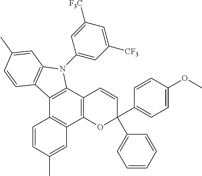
C12=C(C3=C(C4=C1C=CC(C)=C4)OC(C1=CC=C(OC)C=C1)(C1=CC=CC=C1)C=C3)N(C1=CC([CF3])=CC([F3C])=C1)C1=C2C=CC(C)=C1
